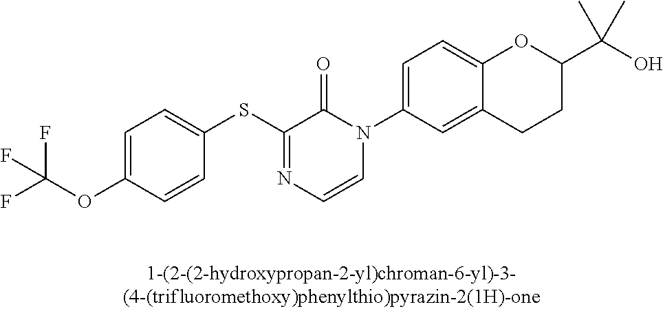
C1(SC2=NC=CN(C3=CC=C4C(=C3)CCC(C(C)(O)C)O4)C2=O)=CC=C(OC(F)(F)F)C=C1
